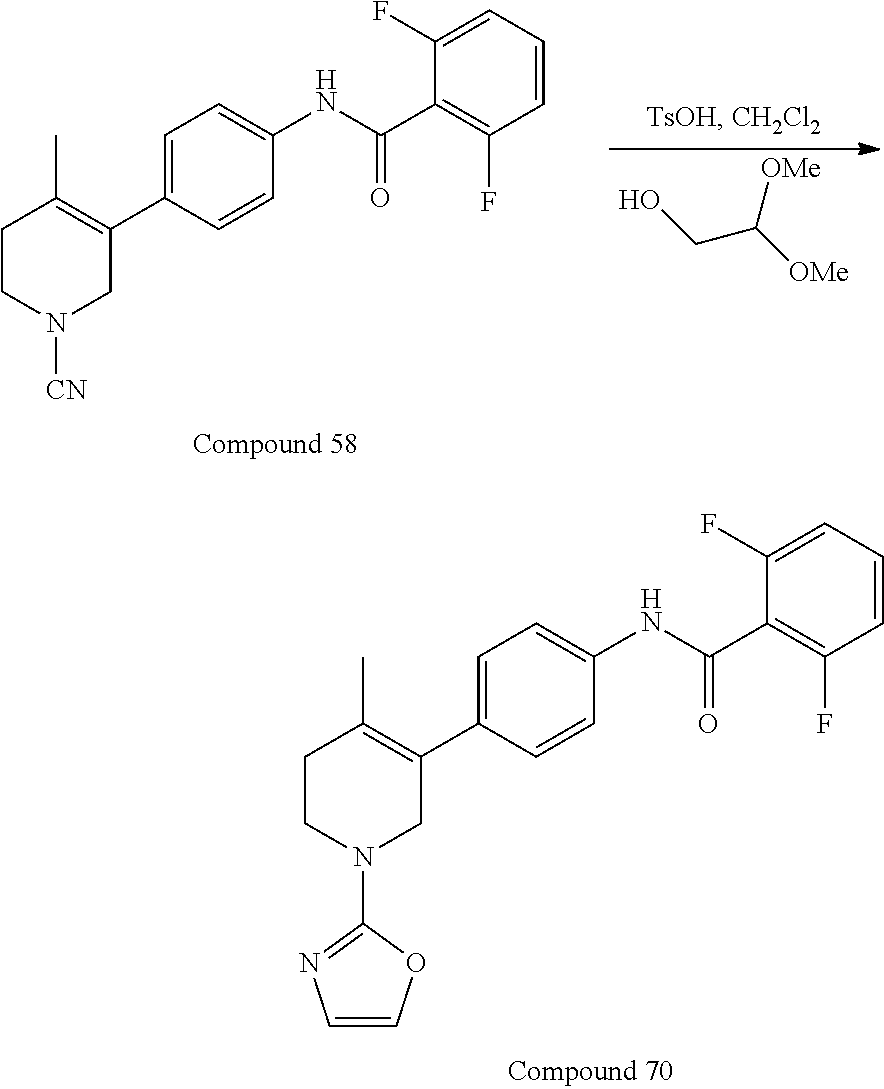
[OMe]C([OMe])CO.C1CN([CN])CC(C2=CC=C(NC(C3=C(F)C=CC=C3F)=O)C=C2)=C1C.C1CN(C2=NC=CO2)CC(C2=CC=C(NC(C3=C(F)C=CC=C3F)=O)C=C2)=C1C
